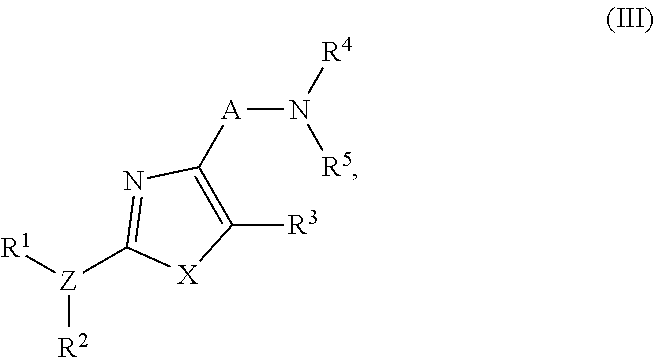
[R5]N([A]C1=C([R3])[X]C([Z]([R2])[R1])=N1)[R4]
